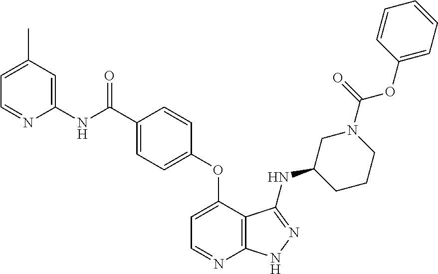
C1(C)=CC=NC(NC(C2=CC=C(OC3=CC=NC4=C3C(NC3CCCN(C(=O)OC5=CC=CC=C5)C3)=NN4)C=C2)=O)=C1
